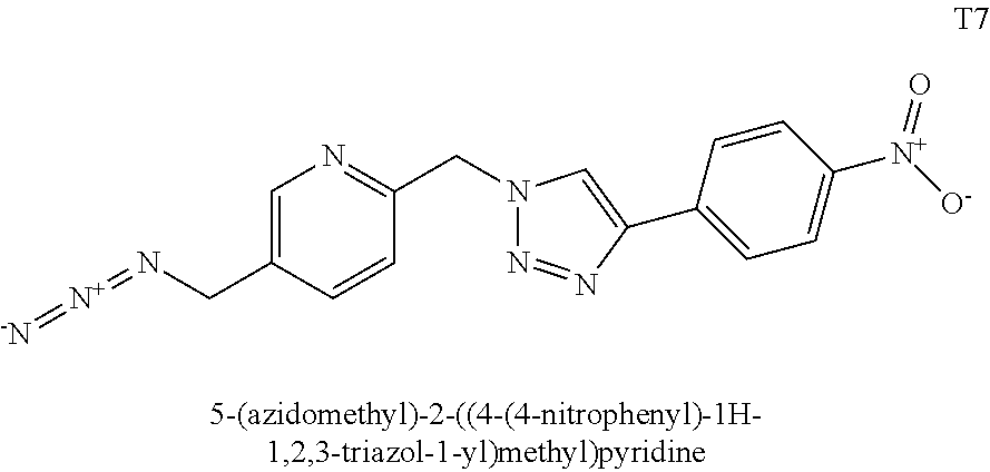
C1(CN=[N+]=[-N])=CN=C(CN2N=NC(C3=CC=C([N+]([O-])=O)C=C3)=C2)C=C1
